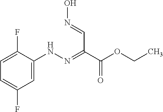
C1=C(NN=C(C=NO)C(OCC)=O)C(F)=CC=C1F
